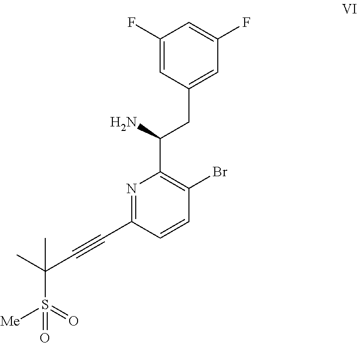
S(=O)(=O)(C(C#CC1=NC(C(CC2=CC(F)=CC(F)=C2)N)=C(Br)C=C1)(C)C)[Me]
